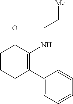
C1CCC(C2=CC=CC=C2)=C(NCC[Me])C1=O
